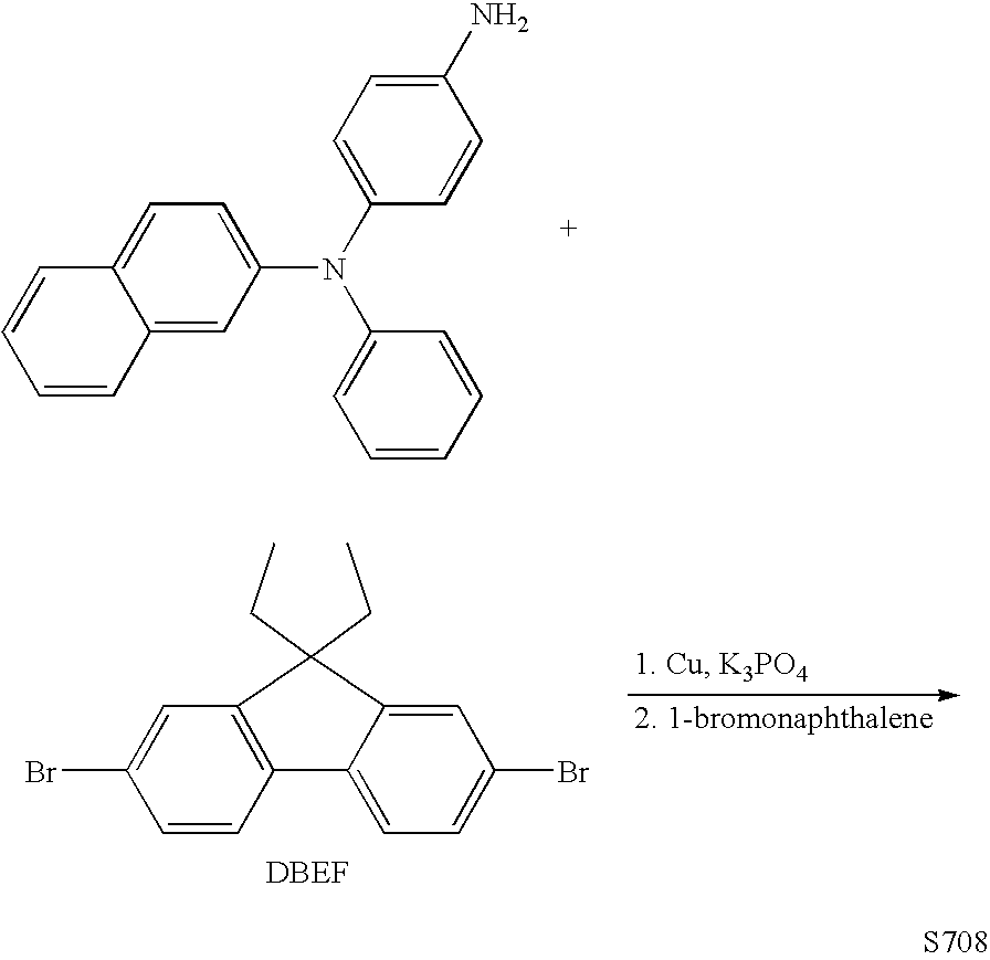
C12=CC(N(C3=CC=C(N)C=C3)C3=CC=CC=C3)=CC=C1C=CC=C2.C1=CC2=C(C=C1Br)C(CC)(CC)C1=CC(Br)=CC=C21.[S708]
